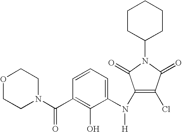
C1=CC=C(N(C2=C(Cl)C(=O)N(C3CCCCC3)C2=O)[H])C(O)=C1C(=O)N1CCOCC1
